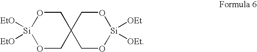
C1O[Si]([EtO])([EtO])OCC12CO[Si]([OEt])([OEt])OC2
